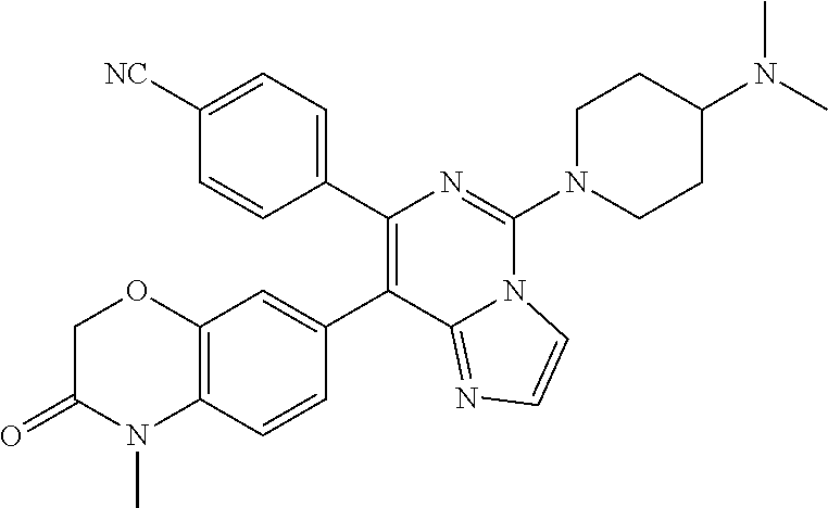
C12=C(C=CC(C3=C(C4=CC=C([NC])C=C4)N=C(N4CCC(N(C)C)CC4)N4C3=NC=C4)=C1)N(C)C(=O)CO2
